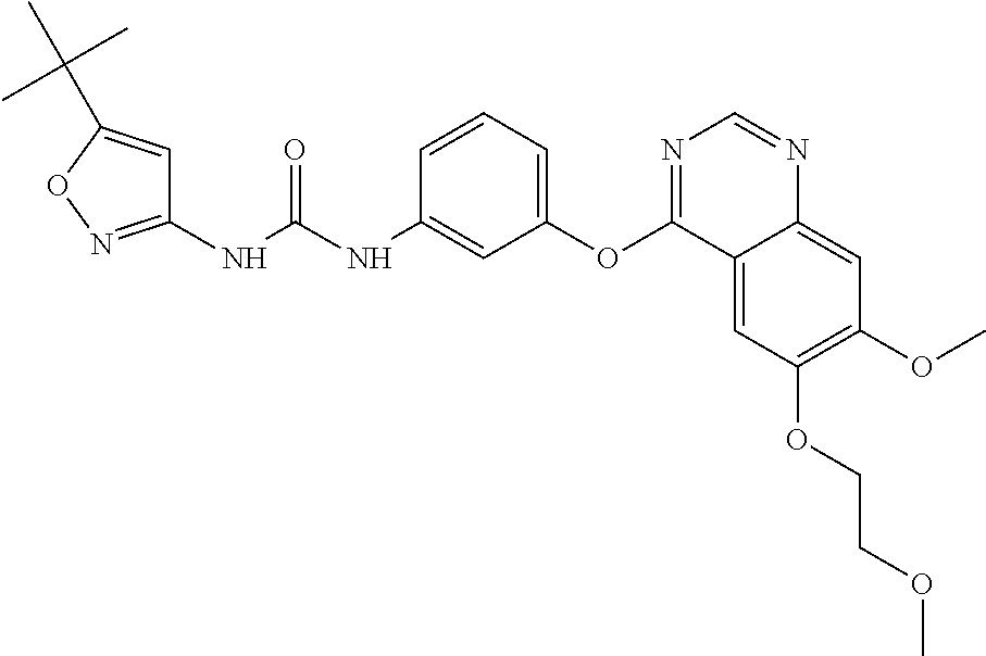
C1(NC(NC2=CC(OC3=NC=NC4=CC(OC)=C(OCCOC)C=C34)=CC=C2)=O)=NOC(C(C)(C)C)=C1
